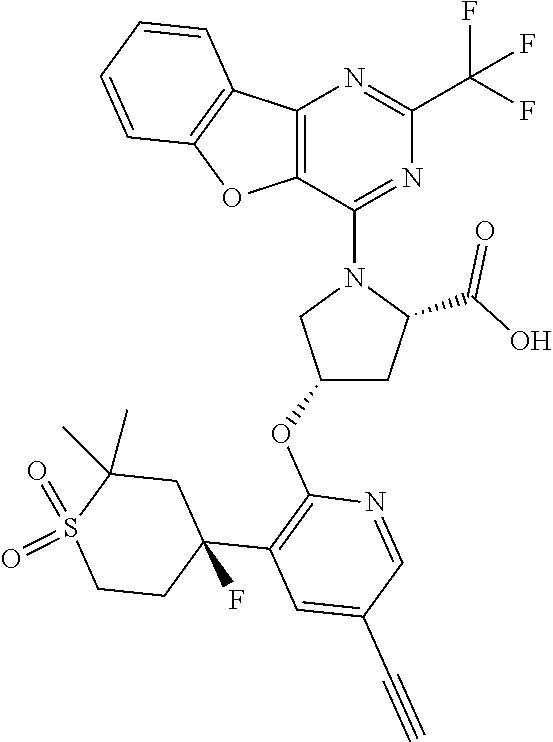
C12=C(C(N3CC(OC4=C(C5(F)CCS(=O)(=O)C(C)(C)C5)C=C(C#C)C=N4)CC3C(O)=O)=NC(C(F)(F)F)=N1)OC1=C2C=CC=C1
